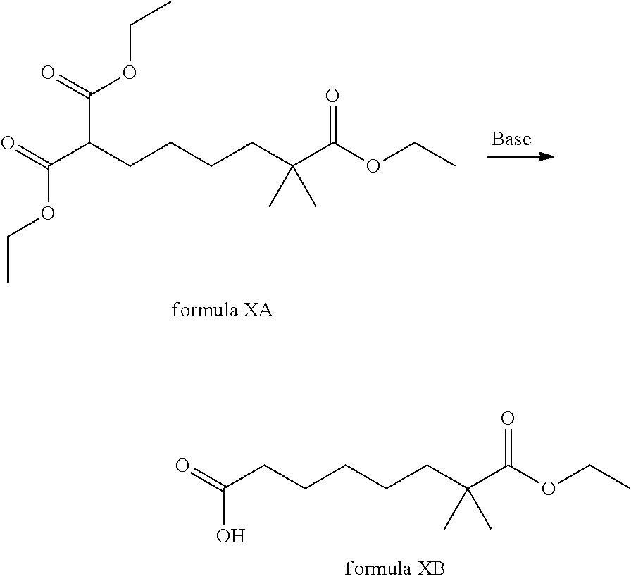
C(C(CCCCC(C(OCC)=O)(C)C)C(OCC)=O)(OCC)=O.C(CCCCCC(C(OCC)=O)(C)C)(O)=O
